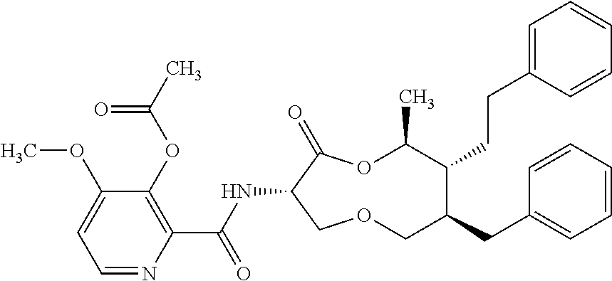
C1(OC)=CC=NC(C(NC2C(=O)OC(C)C(CCC3=CC=CC=C3)C(CC3=CC=CC=C3)COC2)=O)=C1OC(C)=O
